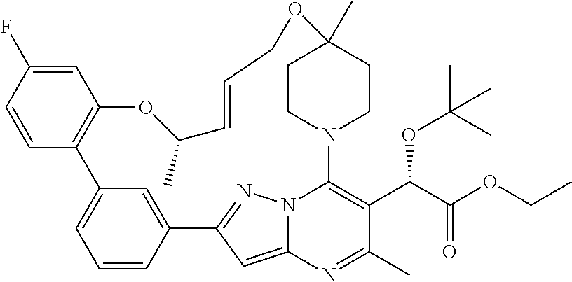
C1=C(F)C=CC2=C1OC(C)C=CCOC1(C)CCN(C3=C(C(OC(C)(C)C)C(=O)OCC)C(C)=NC4=CC(=NN43)C3=CC2=CC=C3)CC1
